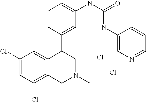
C1(Cl)=C2C(=CC(Cl)=C1)C(C1=CC(NC(NC3=CN=CC=C3)=O)=CC=C1)CN(C)C2.Cl.Cl
